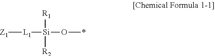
[R1][Si]([R2])(O*)[L1][Z1]
